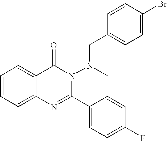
C1=CC=C2C(=C1)C(=O)N(N(CC1=CC=C(Br)C=C1)C)C(C1=CC=C(F)C=C1)=N2
